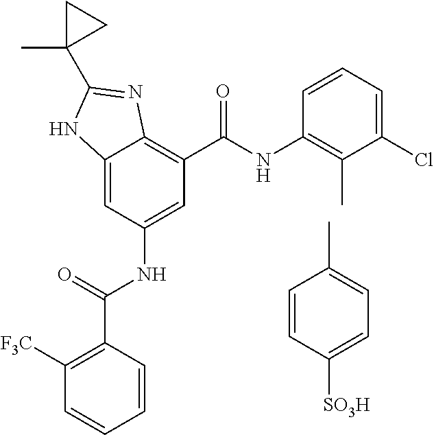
C12=CC(NC(C3=C([F3C])C=CC=C3)=O)=CC(C(NC3=C(C)C(Cl)=CC=C3)=O)=C1N=C(C1(C)CC1)N2.C1=CC([SO3H])=CC=C1C
